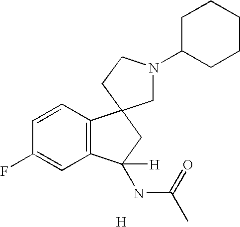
C1=CC2=C(C=C1F)C(NC(=O)C)([H])CC21CN(C2CCCCC2)CC1.[H]
